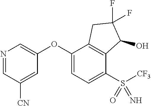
O(C1=CN=CC([CN])=C1)C1=CC=C(S([CF3])(=O)=N)C2=C1CC(F)(F)C2O
